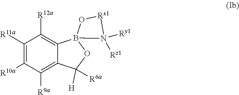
C1([R12a])=C2C(=C([R9a])C([R10a])=C1[R11a])C([H])([R6a])OB21O[Rx1]N1([Ry1])[Rz1]
